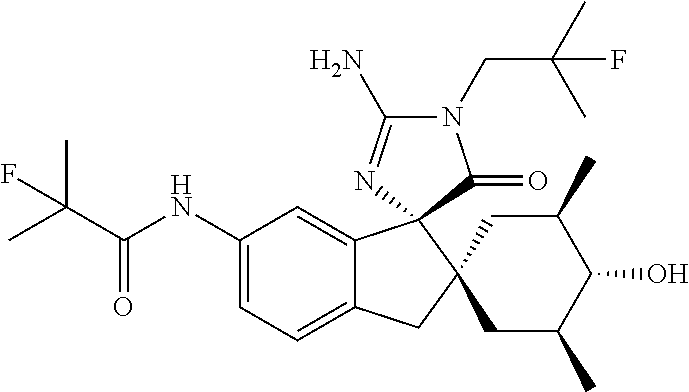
C1(NC(C(C)(C)F)=O)=CC=C2C(=C1)C1(C3(C2)CC(C)C(O)C(C)C3)N=C(N)N(CC(C)(C)F)C1=O
